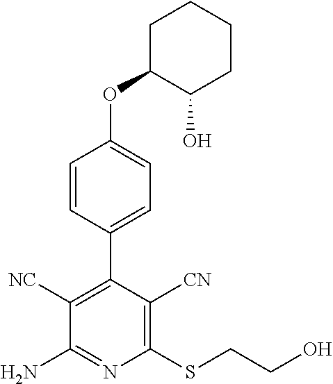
C1(SCCO)=C([CN])C(C2=CC=C(OC3C(O)CCCC3)C=C2)=C([NC])C(N)=N1
